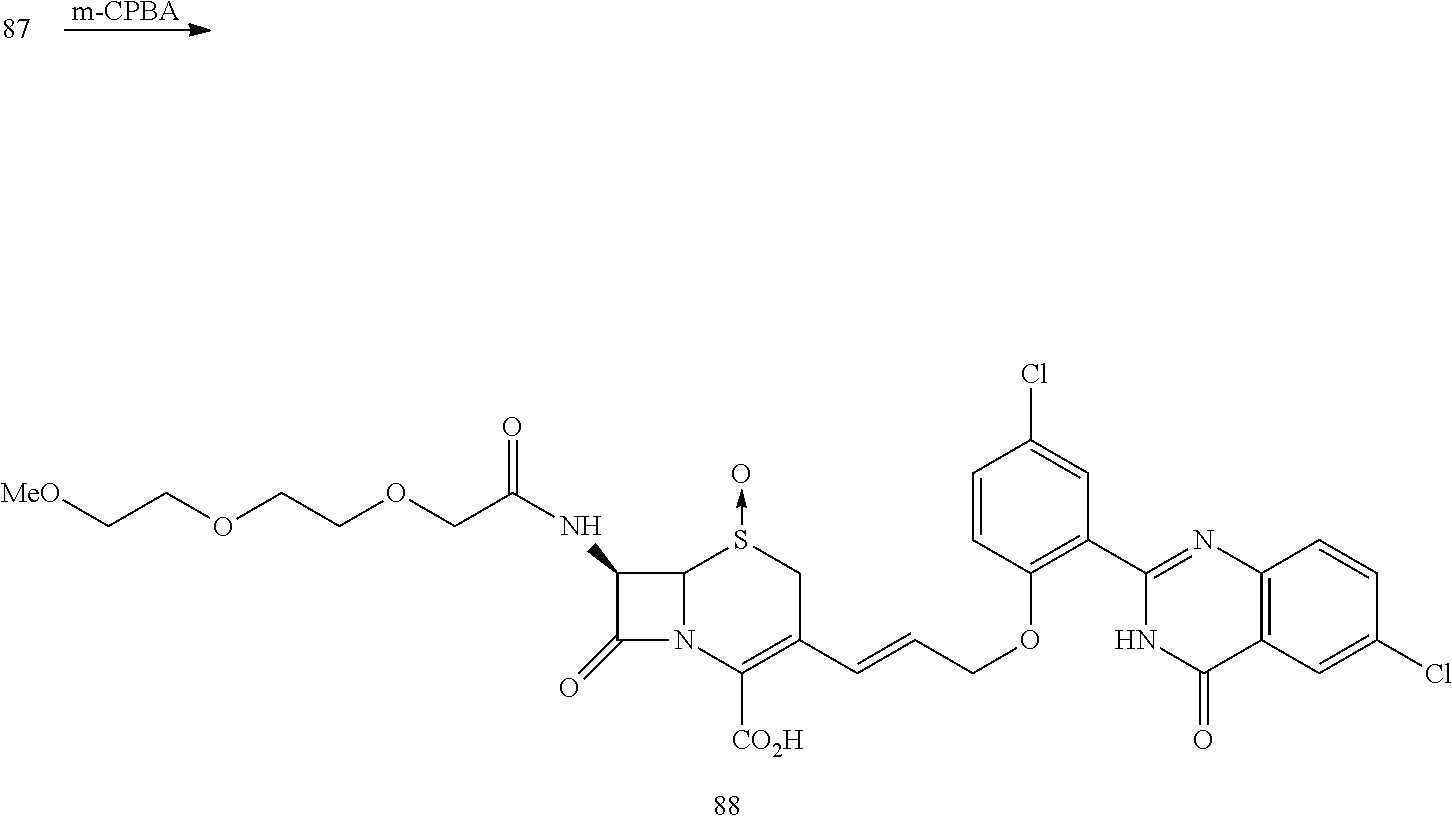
[m-CPBA].[MeO]CCOCCOCC(=O)NC1C(=O)N2C1S(->O)CC(C=CCOC1=C(C3=NC4=C(C=C(Cl)C=C4)C(=O)N3)C=C(Cl)C=C1)=C2[CO2H]
